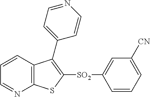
C1=CC2=C(N=C1)SC([SO2]C1=CC([CN])=CC=C1)=C2C1=CC=NC=C1
